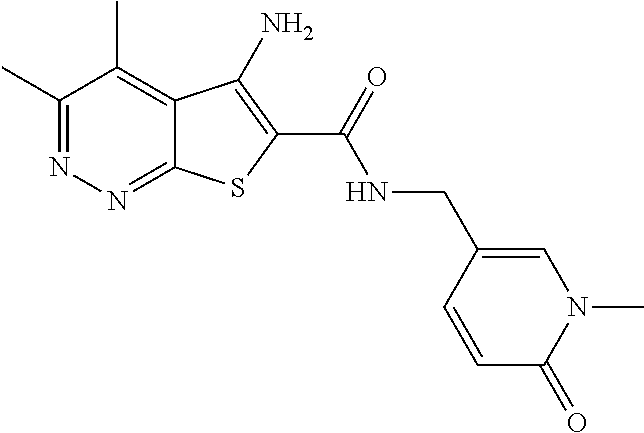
C1(C)=NN=C2C(=C1C)C(N)=C(C(=O)NCC1=CN(C)C(=O)C=C1)S2
